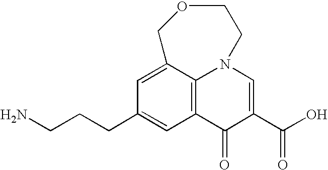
C1=C2C3=C(C=C1CCCN)C(=O)C(C(=O)O)=CN3CCOC2
